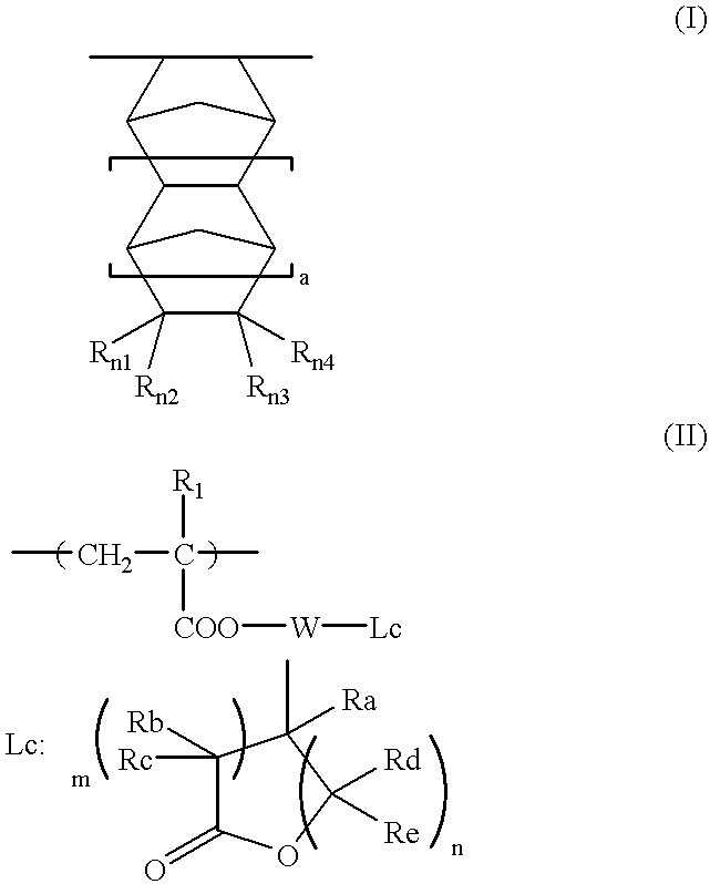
C12C(C)C(C)C(C1)C1C2C2C([Rn4])([Rn3])C([Rn1])([Rn2])C1C2.CCC(C)([R1])[COO][W][Lc].C1([Rb])([Rc])C(=O)OC([Rd])([Re])C1(C)[Ra]
